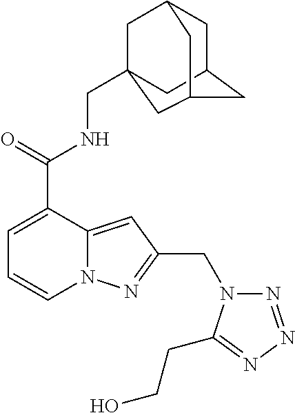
C(NC(C1=CC=CN2C1=CC(CN1N=NN=C1CCO)=N2)=O)C12CC3CC(CC(C1)C3)C2
